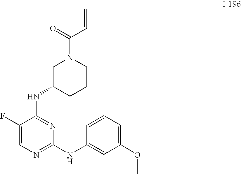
C1CN(C(=O)C=C)CC(NC2=NC(NC3=CC(OC)=CC=C3)=NC=C2F)C1
